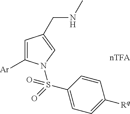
C1=C([Ar])N(S(C2=CC=C([Rq])C=C2)(=O)=O)C=C1CNC.[nTFA]
